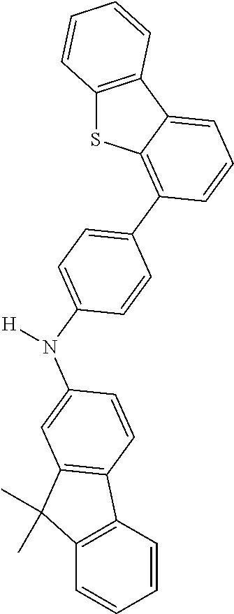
C12=C(C3=CC=CC(C4=CC=C(N([H])C5=CC6=C(C7=C(C=CC=C7)C6(C)C)C=C5)C=C4)=C3S1)C=CC=C2
